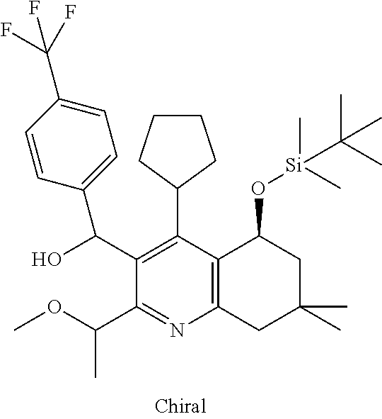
C1=CC(C(O)C2=C(C3CCCC3)C3=C(N=C2C(OC)C)CC(C)(C)CC3O[Si](C(C)(C)C)(C)C)=CC=C1C(F)(F)F
